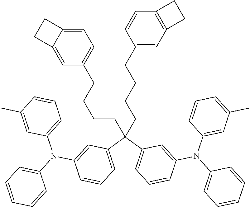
C12=C(C(CCCCC3=CC=C4C(=C3)CC4)(CCCCC3=CC4=C(C=C3)CC4)C3=C1C=CC(N(C1=CC=CC=C1)C1=CC(C)=CC=C1)=C3)C=C(N(C1=CC=CC=C1)C1=CC=CC(C)=C1)C=C2
